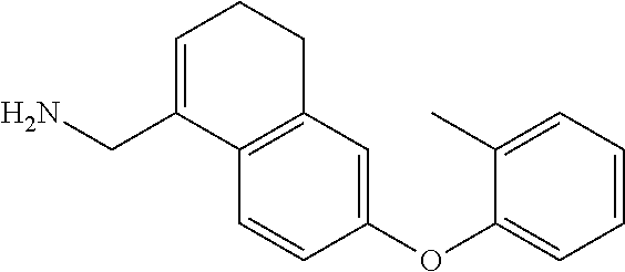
C1=CC(OC2=CC=CC=C2C)=CC2=C1C(CN)=CCC2
